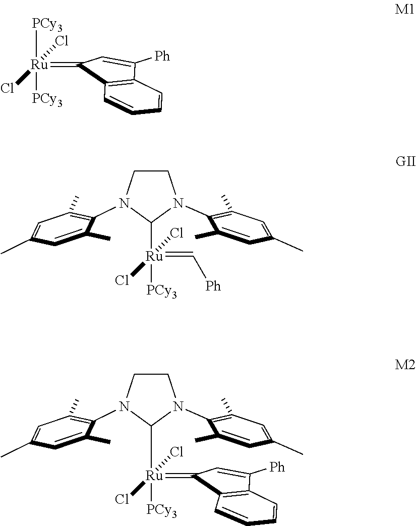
C1CN(C2=C(C)C=C(C)C=C2C)C([Ru]([PCy3])(=C[Ph])(Cl)Cl)N1C1=C(C)C=C(C)C=C1C.[PCy3][Ru]([PCy3])(Cl)(Cl)=C1C2=C(C=CC=C2)C([Ph])=C1.C1CN(C2=C(C)C=C(C)C=C2C)C([Ru]([PCy3])(Cl)(Cl)=C2C3=C(C=CC=C3)C([Ph])=C2)N1C1=C(C)C=C(C)C=C1C
